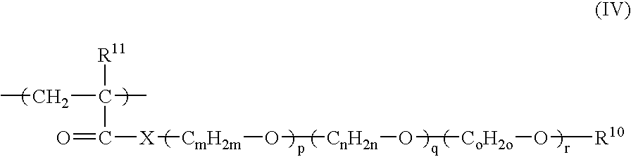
C(C(C)([R11])C(=O)[X][CmH2m]O[CnH2n]O[CoH2o]O[R10])C
